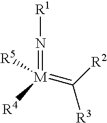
N(=[M](=C([R3])[R2])([R4])[R5])[R1]
